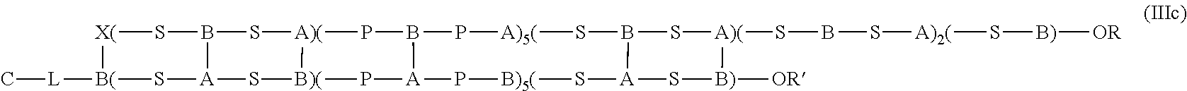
C[L][B(]1S[A]2S[B)(]3P[A]4P[B)5(]S[A]5S[B)]([OR])[A)(](SBS[A)2(]S[B)][OR])SB5S[A)5(]PB4P[A)(]3SB2S[X(]1
